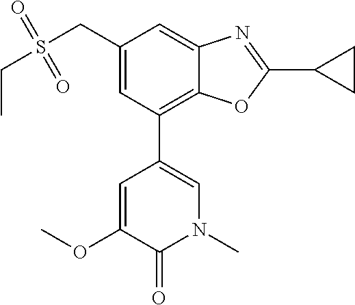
N1(C)C=C(C2=C3C(=CC(CS(CC)(=O)=O)=C2)N=C(C2CC2)O3)C=C(OC)C1=O
